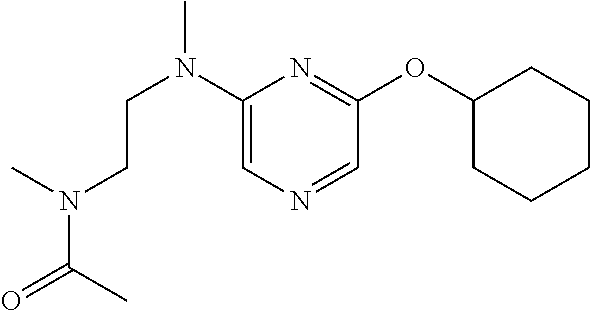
C1(N(CCN(C(=O)C)C)C)=CN=CC(OC2CCCCC2)=N1
